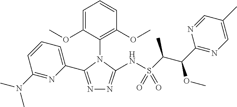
N1=C(C2=CC=CC(N(C)C)=N2)N(C2=C(OC)C=CC=C2OC)C(NS(C(C(C2=NC=C(C)C=N2)OC)C)(=O)=O)=N1
